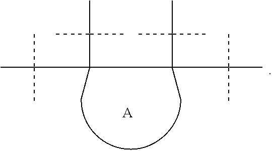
C(C(C(C)(C(C)(C)C)C(C)(C)C)(C(C)(C)C)C)(C)(C)C.[A]
